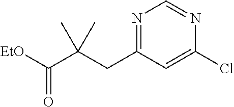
N1=C(CC(C([EtO])=O)(C)C)C=C(Cl)N=C1
